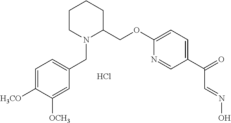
C1=C([H3CO])C([OCH3])=CC(CN2C(COC3=CC=C(C(=O)C=NO)C=N3)CCCC2)=C1.Cl
